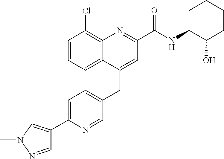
C1=C(C2=CN(C)N=C2)N=CC(CC2=CC(C(NC3C(O)CCCC3)=O)=NC3=C(Cl)C=CC=C23)=C1
